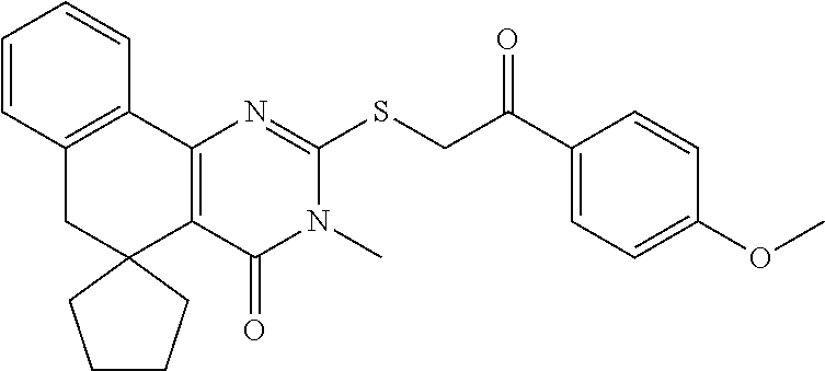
C12=C(C3=C(CC14CCCC4)C=CC=C3)N=C(SCC(C1=CC=C(OC)C=C1)=O)N(C)C2=O
